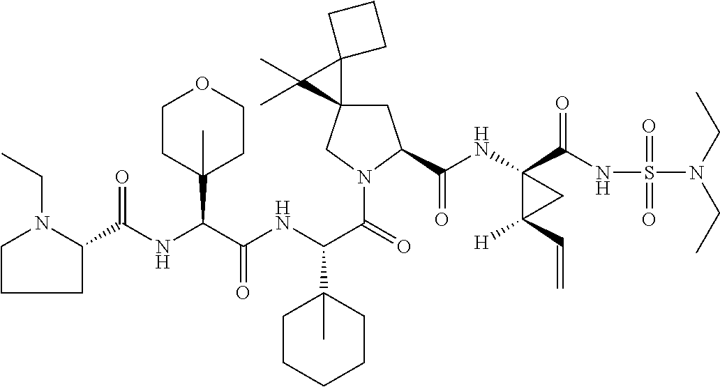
C1C2(CN(C(C(NC(C(NC(=O)C3CCCN3CC)C3(C)CCOCC3)=O)C3(C)CCCCC3)=O)C1C(NC1(C(NS(N(CC)CC)(=O)=O)=O)C([H])(C=C)C1)=O)C1(C2(C)C)CCC1
